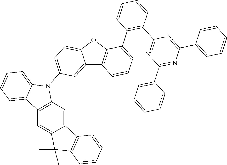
C12=CC(N3C4=CC=CC=C4C4=C3C=C3C(=C4)C(C)(C)C4=C3C=CC=C4)=CC=C1OC1=C2C=CC=C1C1=C(C2=NC(C3=CC=CC=C3)=NC(C3=CC=CC=C3)=N2)C=CC=C1
